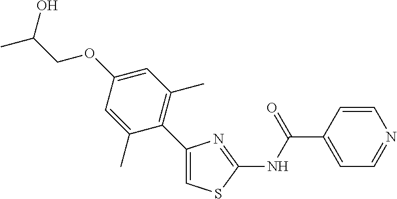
C1(C2=C(C)C=C(OCC(C)O)C=C2C)=CSC(NC(C2=CC=NC=C2)=O)=N1
